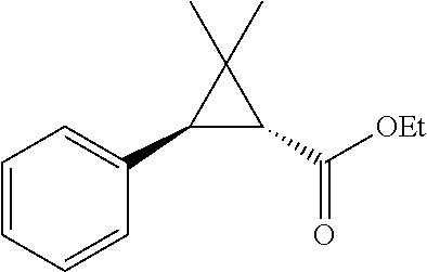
C1=CC=CC(C2C(C([OEt])=O)C2(C)C)=C1
